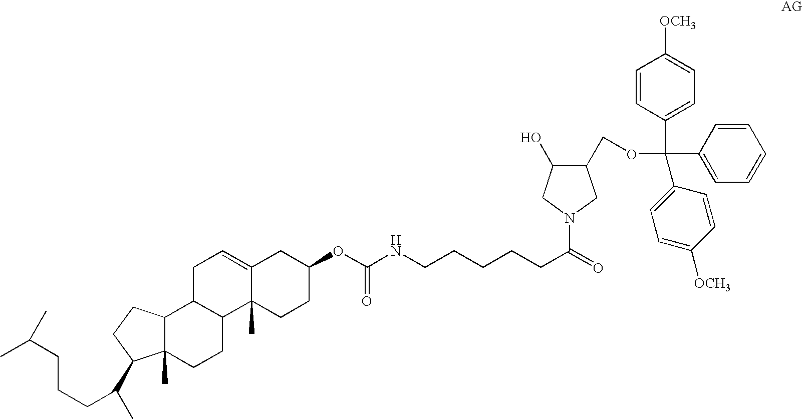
N1(C(CCCCCNC(=O)OC2CC3=CCC4C(C3(C)CC2)CCC2(C)C4CCC2C(C)CCCC(C)C)=O)CC(COC(C2=CC=C([OCH3])C=C2)(C2=CC=CC=C2)C2=CC=C([OCH3])C=C2)C(O)C1
